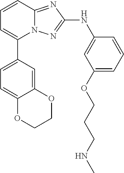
N12C(=NC(NC3=CC(OCCCNC)=CC=C3)=N1)C=CC=C2C1=CC=C2C(=C1)OCCO2
